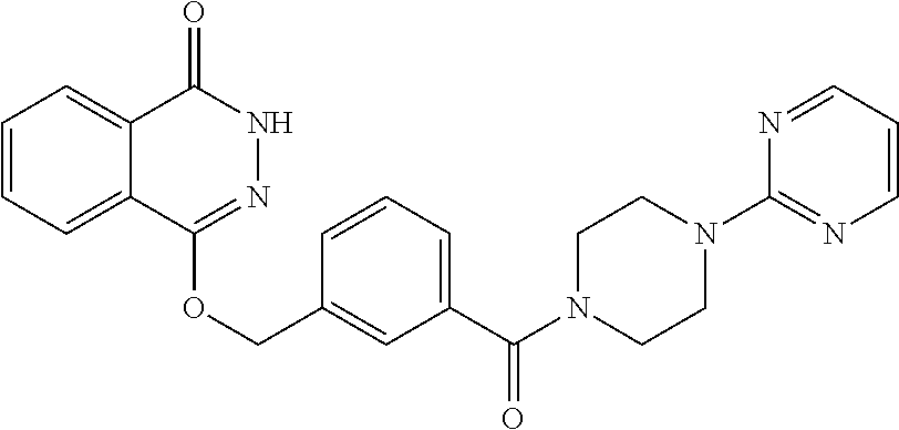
C1=CC=C2C(=C1)C(=O)NN=C2OCC1=CC(C(N2CCN(C3=NC=CC=N3)CC2)=O)=CC=C1
